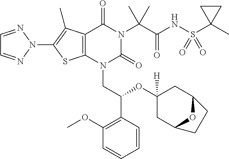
C1=NN(C2=C(C)C3=C(S2)N(CC(C2=C(OC)C=CC=C2)OC2([H])CC4OC(C2)CC4)C(=O)N(C(C(NS(C2(C)CC2)(=O)=O)=O)(C)C)C3=O)N=C1
